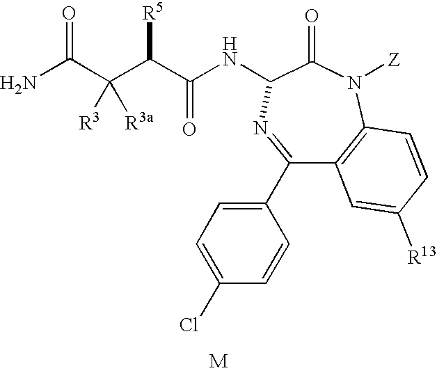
NC(C(C(C(NC1C(=O)N([Z])C2=C(C(C3=CC=C(Cl)C=C3)=N1)C=C([R13])C=C2)=O)[R5])([R3])[R3a])=O
